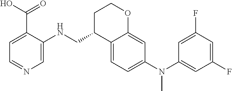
C1=C2C(=CC(N(C3=CC(F)=CC(F)=C3)C)=C1)OCCC2CNC1=CN=CC=C1C(O)=O
